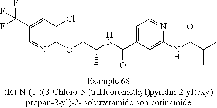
C1=NC(OCC(NC(C2=CC=NC(NC(=O)C(C)C)=C2)=O)C)=C(Cl)C=C1C(F)(F)F
